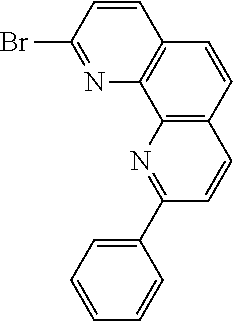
C12=C(C=CC3=C1N=C(Br)C=C3)C=CC(C1=CC=CC=C1)=N2
